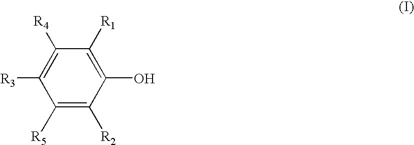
C1([R5])=C([R2])C(O)=C([R1])C([R4])=C1[R3]
